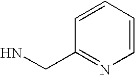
NCC1=NC=CC=C1
